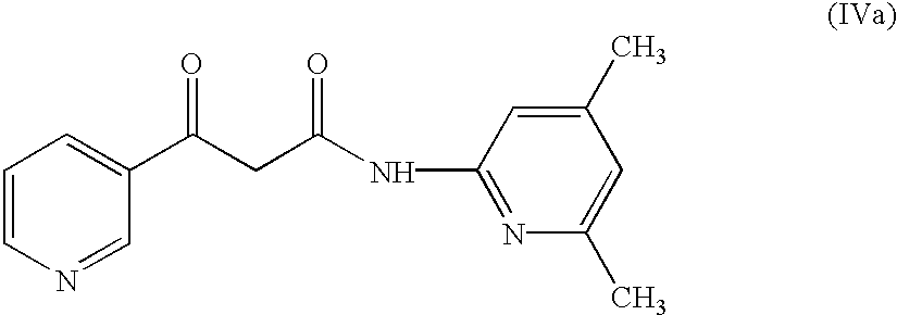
C1=CN=CC(C(CC(NC2=NC(C)=CC(C)=C2)=O)=O)=C1
